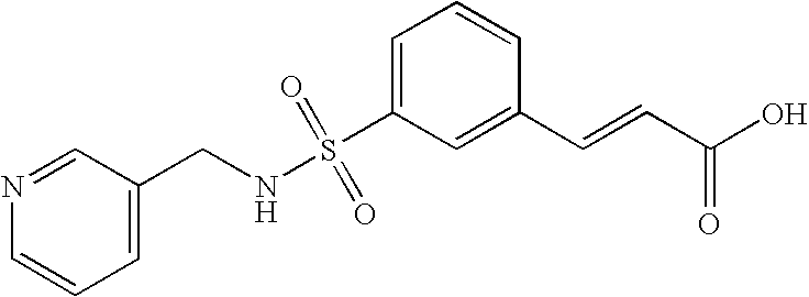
C1=C(S(NCC2=CC=CN=C2)(=O)=O)C=C(C=CC(O)=O)C=C1
